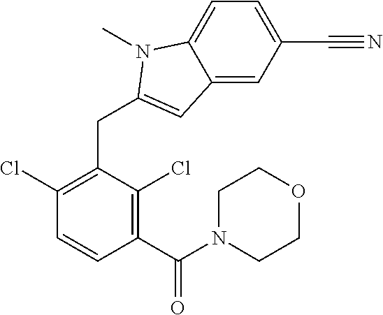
C1(Cl)=C(CC2=CC3=CC(C#N)=CC=C3N2C)C(Cl)=C(C(N2CCOCC2)=O)C=C1
